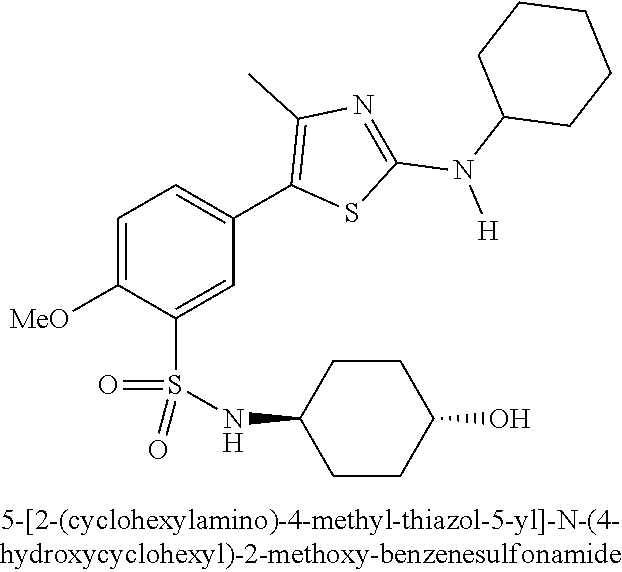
C1=C([OMe])C(S(NC2CCC(O)CC2)(=O)=O)=CC(C2=C(C)N=C(N(C3CCCCC3)[H])S2)=C1
